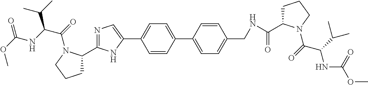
C1=C(C2=CC=C(CNC(=O)C3CCCN3C(=O)C(C(C)C)NC(=O)OC)C=C2)C=CC(C2=CN=C(C3CCCN3C(=O)C(NC(=O)OC)C(C)C)N2)=C1
